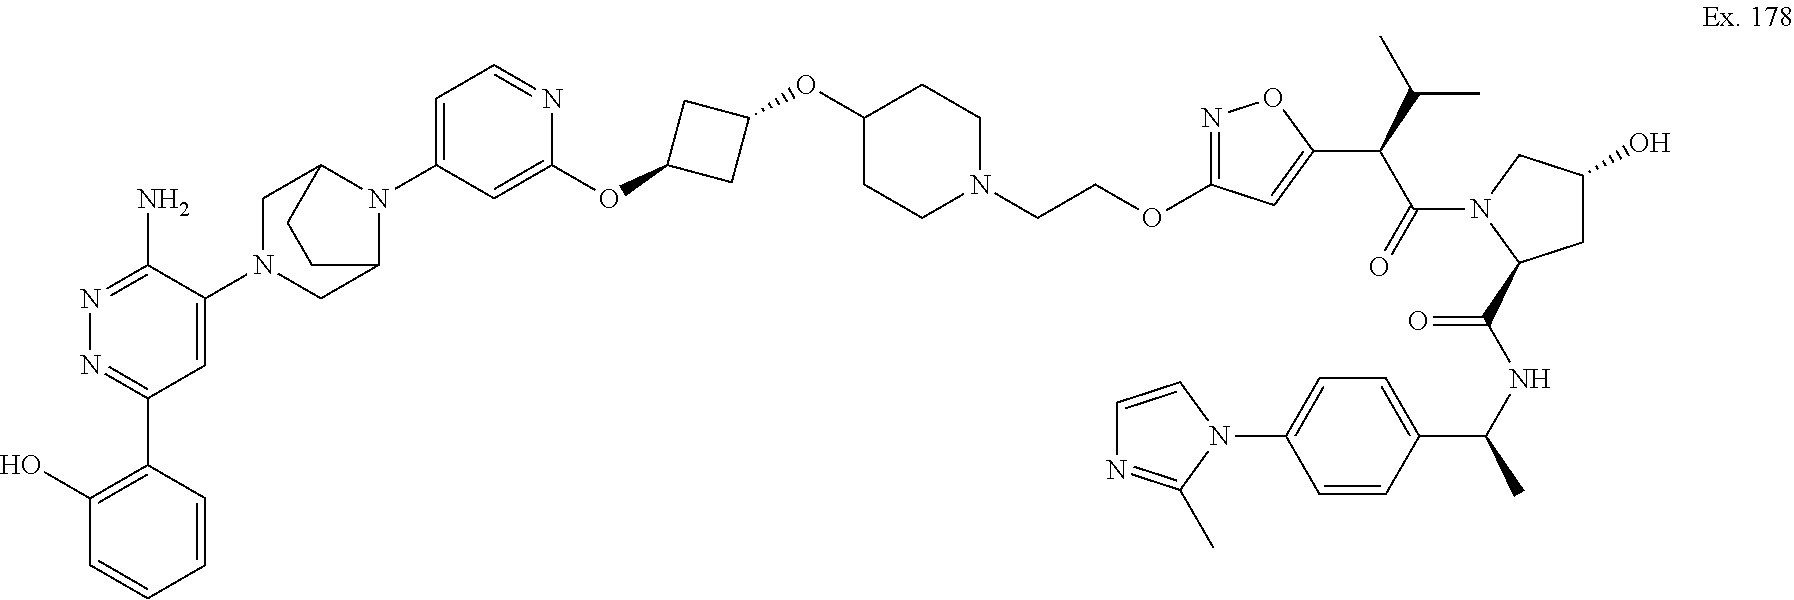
N1=C(N)C(N2CC3N(C4=CC=NC(OC5CC(OC6CCN(CCOC7=NOC(C(C(N8C(C(=O)NC(C9=CC=C(N%10C=CN=C%10C)C=C9)C)CC(O)C8)=O)C(C)C)=C7)CC6)C5)=C4)C(C2)CC3)=CC(C2=C(O)C=CC=C2)=N1
